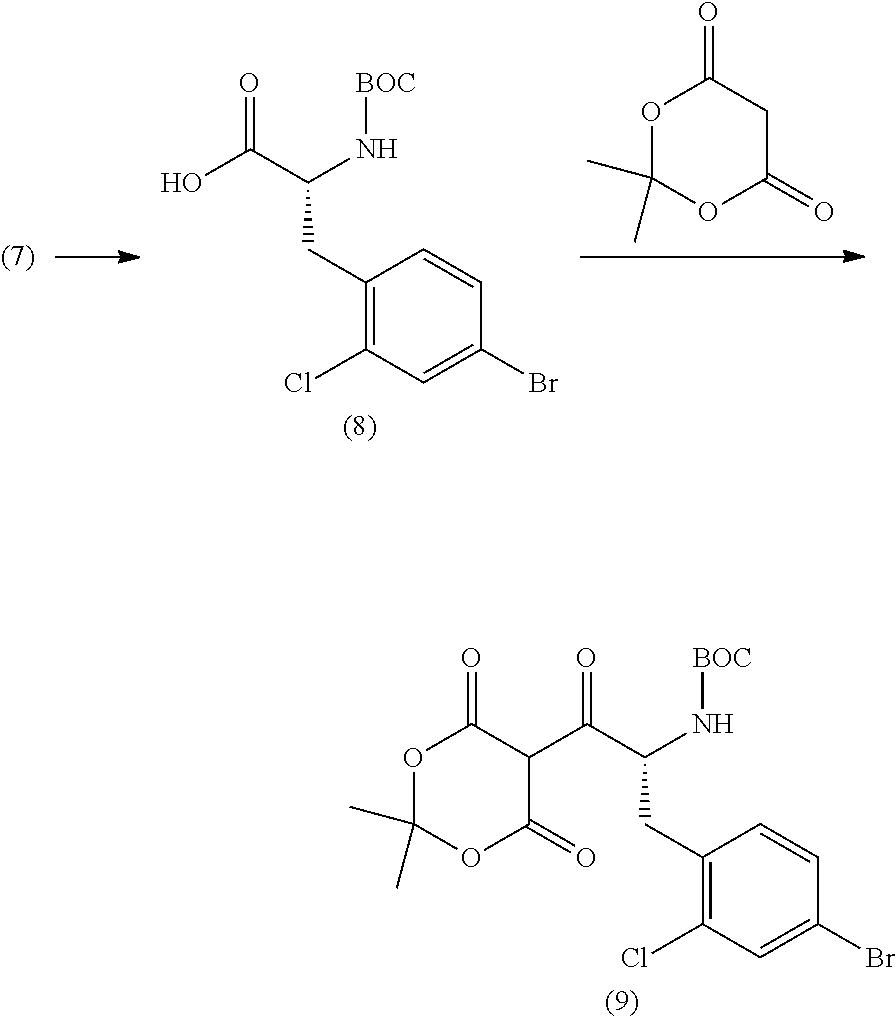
OC(C(N[BOC])CC1=C(Cl)C=C(Br)C=C1)=O.O1C(C)(C)OC(=O)CC1=O.O1C(C)(C)OC(=O)C(C(C(N[BOC])CC2=C(Cl)C=C(Br)C=C2)=O)C1=O
